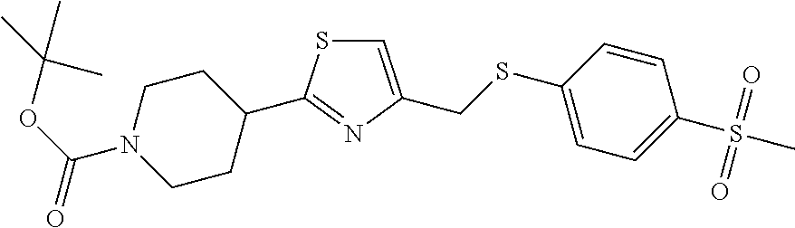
C(N1CCC(C2=NC(CSC3=CC=C(S(C)(=O)=O)C=C3)=CS2)CC1)(OC(C)(C)C)=O
